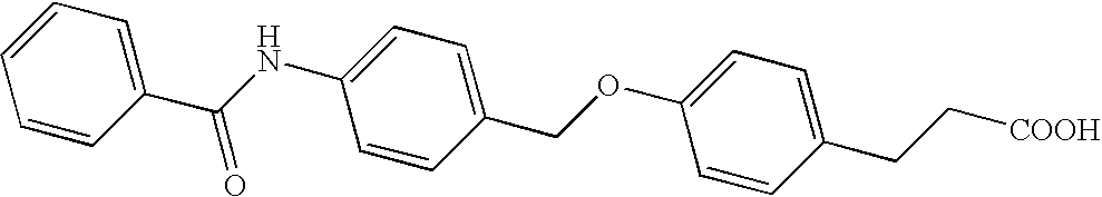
C1(CC[COOH])=CC=C(OCC2=CC=C(NC(C3=CC=CC=C3)=O)C=C2)C=C1
